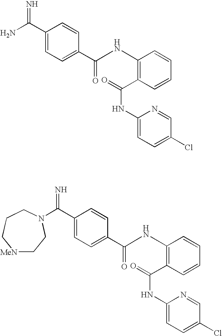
NC(C1=CC=C(C(NC2=C(C(NC3=CC=C(Cl)C=N3)=O)C=CC=C2)=O)C=C1)=N.C(C1=CC=C(C(NC2=C(C(NC3=CC=C(Cl)C=N3)=O)C=CC=C2)=O)C=C1)(=N)N1CC[MeN]CCC1
